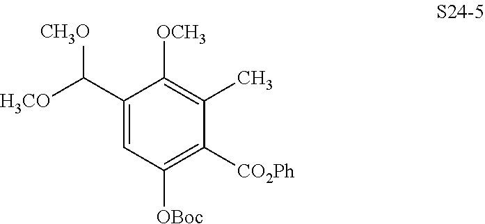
C1(C([H3CO])[CH3O])=CC([OBoc])=C([CO2Ph])C(C)=C1[OCH3]
